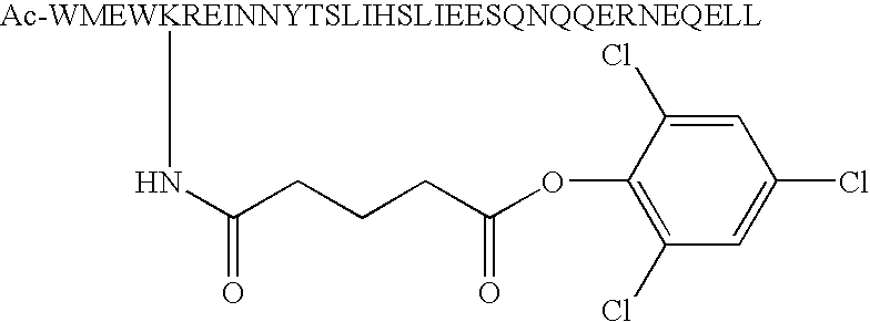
N(C(CCCC(OC1=C(Cl)C=C(Cl)C=C1Cl)=O)=O)[Ac-WMEWKREINNYTSLIHSLIEESQNQQERNEQELL]
